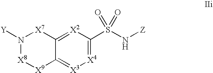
[X4]1=C(S(N[Z])(=O)=O)[X2]=C2C(=[X3]1)[X9][X8]N([Y])[X7]2
